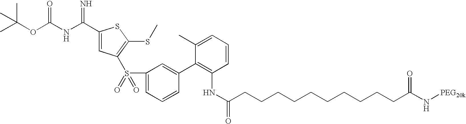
C(OC(NC(C1=CC(S(C2=CC=CC(C3=C(NC(CCCCCCCCCCC(N[PEG20k])=O)=O)C=CC=C3C)=C2)(=O)=O)=C(SC)S1)=N)=O)(C)(C)C
